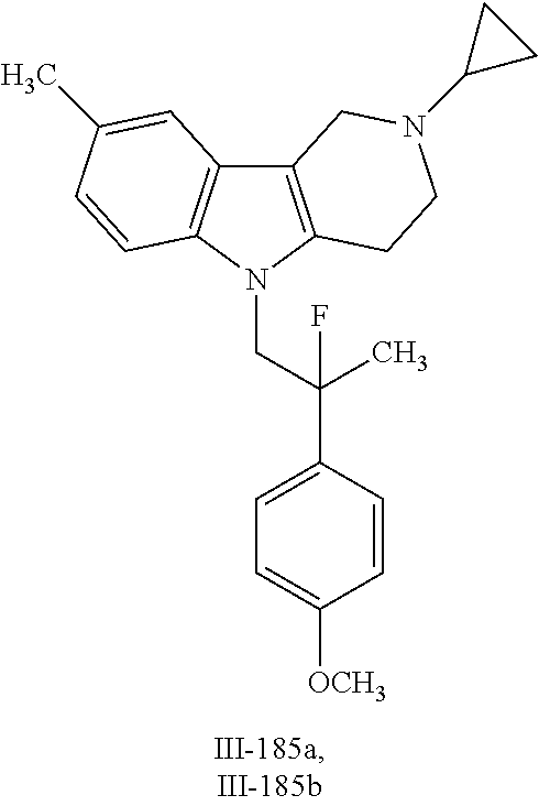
C12=C(N(CC(C3=CC=C([OCH3])C=C3)(F)C)C3=C1C=C(C)C=C3)CCN(C1CC1)C2
